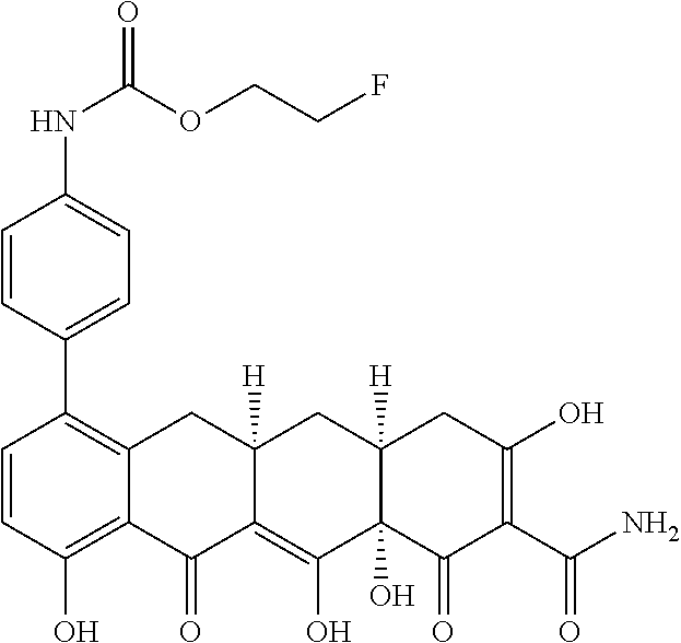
C1=CC(O)=C2C(=C1C1=CC=C(NC(=O)OCCF)C=C1)CC1([H])C(=C(O)C3(O)C([H])(C1)CC(O)=C(C(N)=O)C3=O)C2=O
